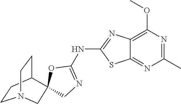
C12=C(OC)N=C(C)N=C1SC(NC1=NCC3(C4CCN(CC4)C3)O1)=N2
